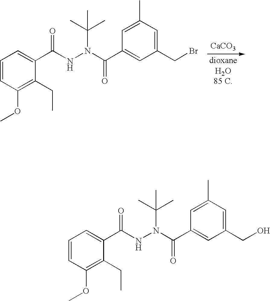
[CaCO3].C1=CC(OC)=C(CC)C(C(NN(C(C2=CC(CBr)=CC(C)=C2)=O)C(C)(C)C)=O)=C1.C1=CC(OC)=C(CC)C(C(NN(C(C2=CC(CO)=CC(C)=C2)=O)C(C)(C)C)=O)=C1
